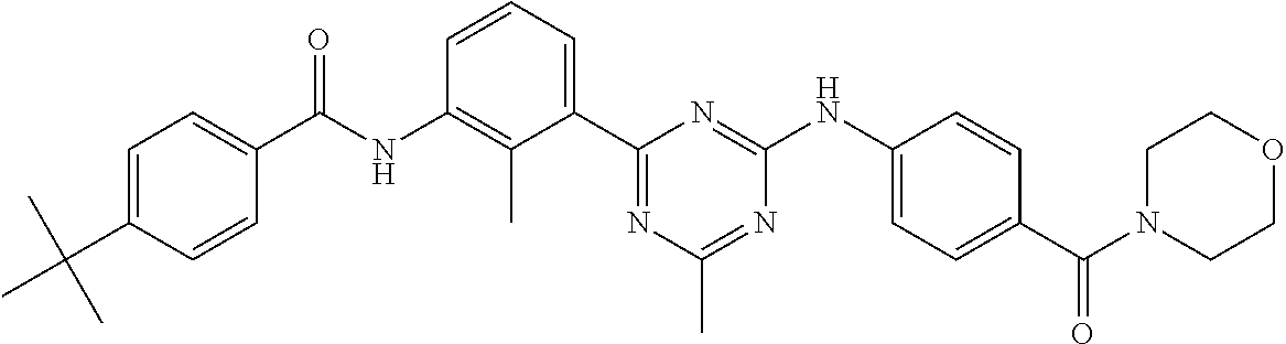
N(C1=C(C)C(C2=NC(C)=NC(NC3=CC=C(C(N4CCOCC4)=O)C=C3)=N2)=CC=C1)C(=O)C1=CC=C(C(C)(C)C)C=C1
